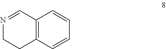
N1=CC2=C(CC1)C=CC=C2
